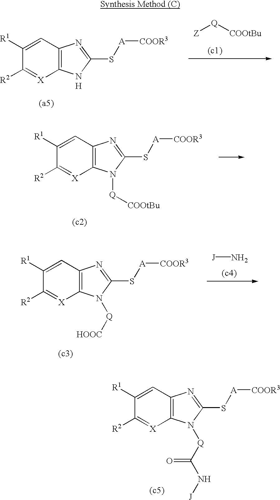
[H].[Z][Q][COOtBu].[(c1)].C1([R1])=CC2=C([X]=C1[R2])NC(S[A][COOR3])=N2.C1([R1])=CC2=C([X]=C1[R2])N([Q][COOtBu])C(S[A][COOR3])=N2.[(c3)].[J]N.C1([R1])=CC2=C([X]=C1[R2])N([Q][HOOC])C(S[A][COOR3])=N2.[(c5)].C1([R1])=CC2=C([X]=C1[R2])N([Q]C(=O)N[J])C(S[A][COOR3])=N2
